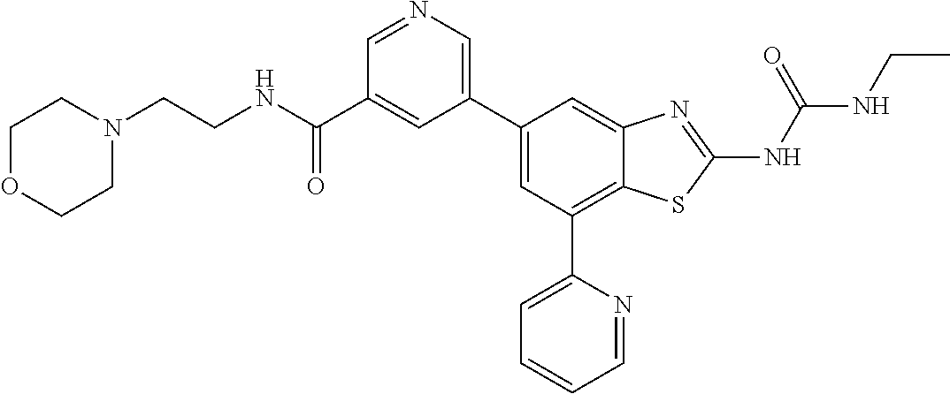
C1=NC=C(C2=CC(C3=CC=CC=N3)=C3C(=C2)N=C(NC(NCC)=O)S3)C=C1C(NCCN1CCOCC1)=O
